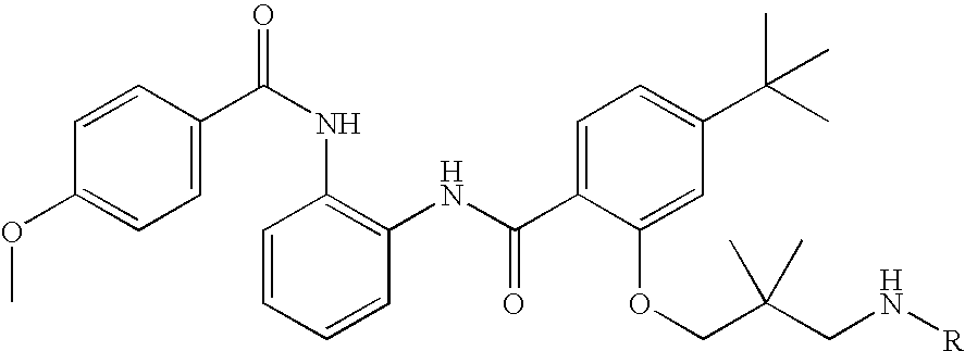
C1=C(C(NC2=C(NC(C3=CC=C(C(C)(C)C)C=C3OCC(CN[R])(C)C)=O)C=CC=C2)=O)C=CC(OC)=C1
